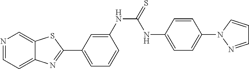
N1=CC=C2C(=C1)SC(C1=CC=CC(NC(NC3=CC=C(N4N=CC=C4)C=C3)=S)=C1)=N2
